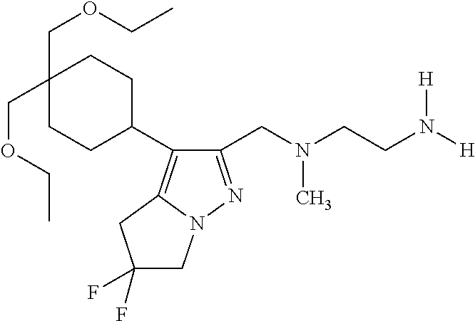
C1(CN(CCN([H])[H])C)=NN2C(=C1C1CCC(COCC)(COCC)CC1)CC(F)(F)C2
